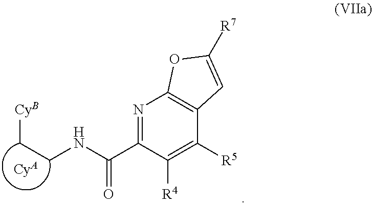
N1=C(C(NCC[CyB])=O)C([R4])=C([R5])C2=C1OC([R7])=C2.[CyA]
